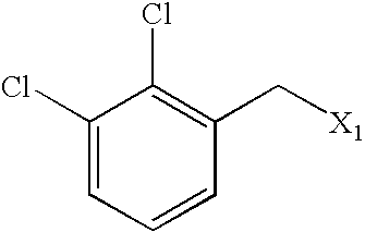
C1(Cl)=CC=CC(C[X1])=C1Cl
